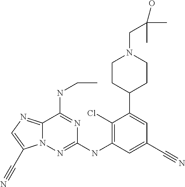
C12=NC=C(C#N)N1N=C(NC1=C(Cl)C(C3CCN(CC(C)(C)O)CC3)=CC(C#N)=C1)N=C2NCC
